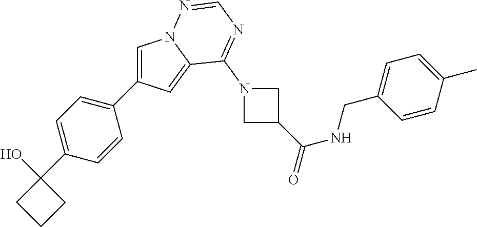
C1=C(C2=CC=C(C3(O)CCC3)C=C2)C=C2N1N=CN=C2N1CC(C(=O)NCC2=CC=C(C)C=C2)C1
